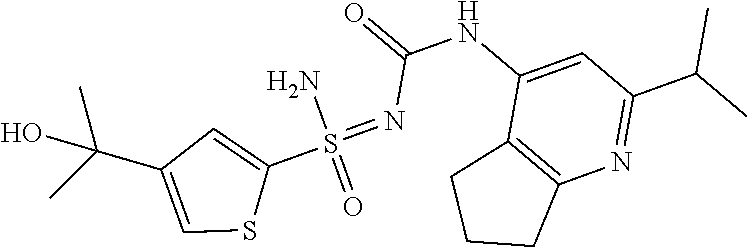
O=C(N=S(N)(=O)C1=CC(C(O)(C)C)=CS1)NC1=CC(C(C)C)=NC2=C1CCC2
